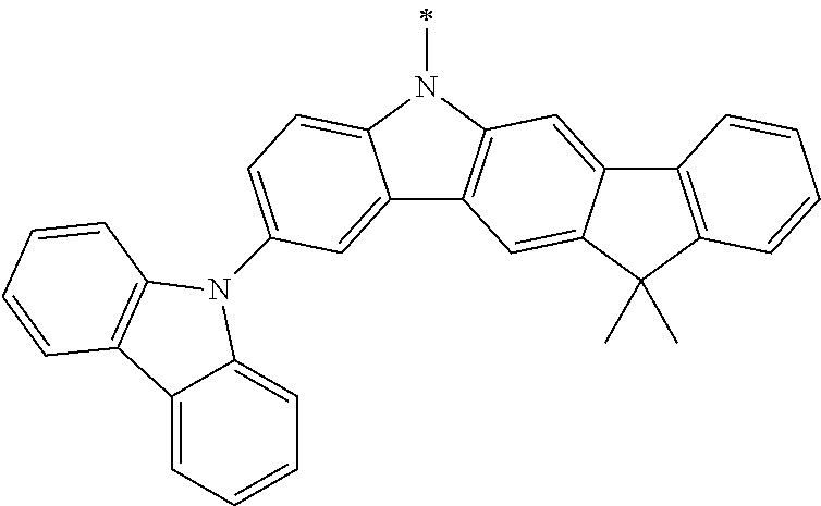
C12=CC(N3C4=CC=CC=C4C4=C3C=CC=C4)=CC=C1N(C)C1=C2C=C2C(=C1)C1=C(C2(C)C)C=CC=C1
